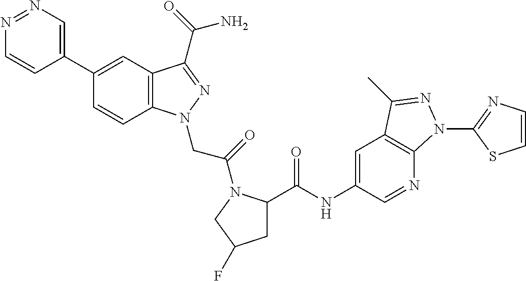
N1=NC=C(C2=CC3=C(C=C2)N(CC(=O)N2C(C(=O)NC4=CC5=C(N=C4)N(C4=NC=CS4)N=C5C)CC(F)C2)N=C3C(=O)N)C=C1
